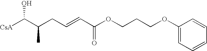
[CsA]C(C(CC=CC(=O)OCCCOC1=CC=CC=C1)C)O
